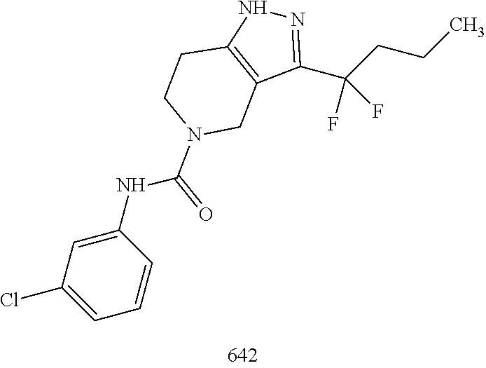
N1=C(C(CCC)(F)F)C2=C(N1)CCN(C(=O)NC1=CC(Cl)=CC=C1)C2
